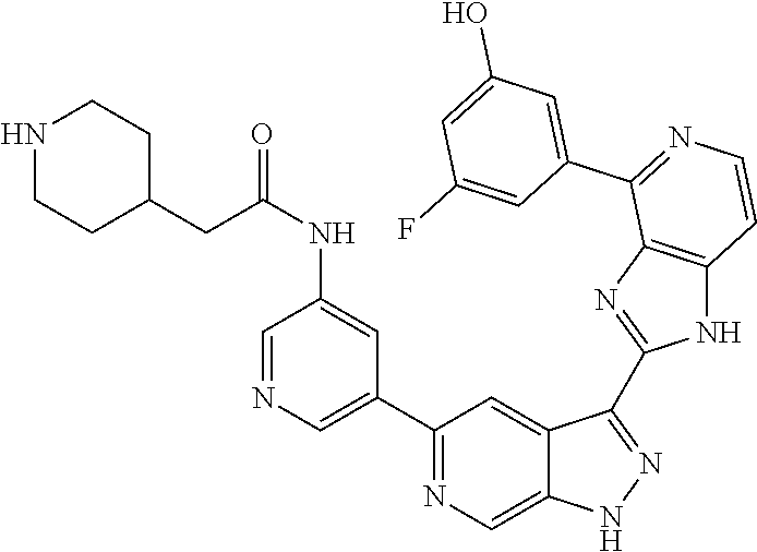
C1(C2=CN=CC(NC(CC3CCNCC3)=O)=C2)=NC=C2C(=C1)C(C1=NC3=C(N1)C=CN=C3C1=CC(O)=CC(F)=C1)=NN2
